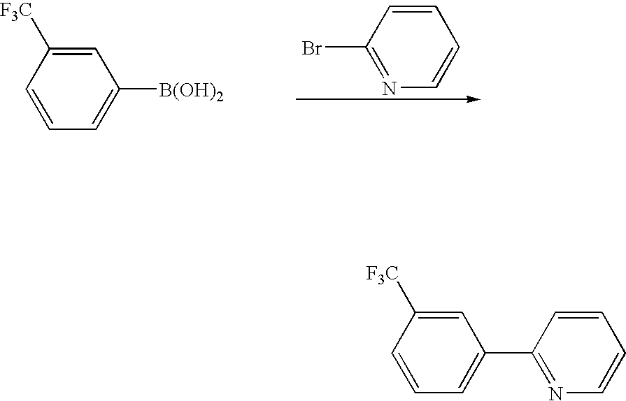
C1=CC([F3C])=CC([B(OH)2])=C1.N1=C(Br)C=CC=C1.C1=CC([F3C])=CC(C2=NC=CC=C2)=C1
